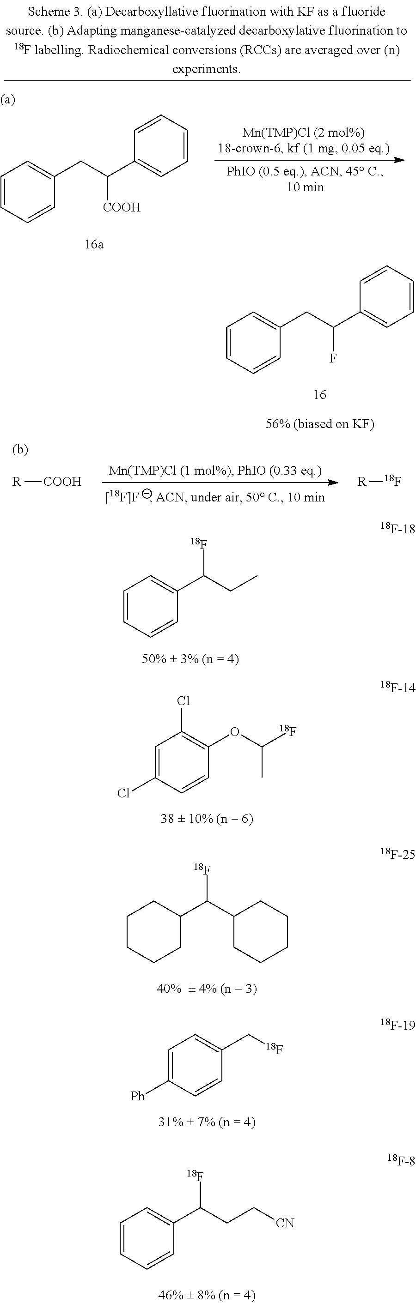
C1=CC=CC(CC(C2=CC=CC=C2)F)=C1.[R][COOH].[R][18F].C1=CC=CC(CC(C2=CC=CC=C2)[COOH])=C1.C1=CC=CC(C(CC)[18F])=C1.C1=C(Cl)C=CC(OC([18F])C)=C1Cl.C1CCCC(C(C2CCCCC2)[18F])C1.C1=C([Ph])C=CC(C[18F])=C1.C1=CC=CC(C(CC[CN])[18F])=C1
